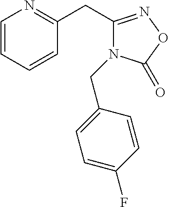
C1=CC=CC(CC2=NOC(=O)N2CC2=CC=C(F)C=C2)=N1
